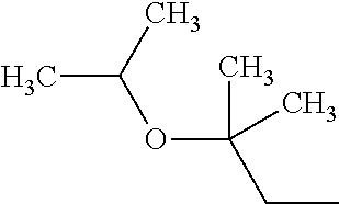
CCC(OC(C)C)(C)C
